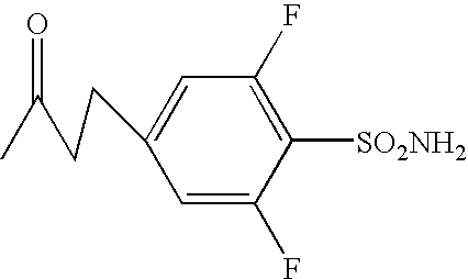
C1=C(CCC(C)=O)C=C(F)C([SO2NH2])=C1F
